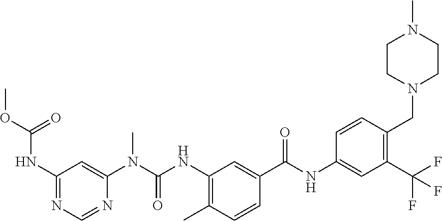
N(C1=NC=NC(N(C(NC2=C(C)C=CC(C(NC3=CC(C(F)(F)F)=C(CN4CCN(C)CC4)C=C3)=O)=C2)=O)C)=C1)C(OC)=O
